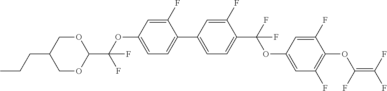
C1(C2=CC=C(OC(C3OCC(CCC)CO3)(F)F)C=C2F)=CC=C(C(F)(OC2=CC(F)=C(OC(=C(F)F)F)C(F)=C2)F)C(F)=C1
